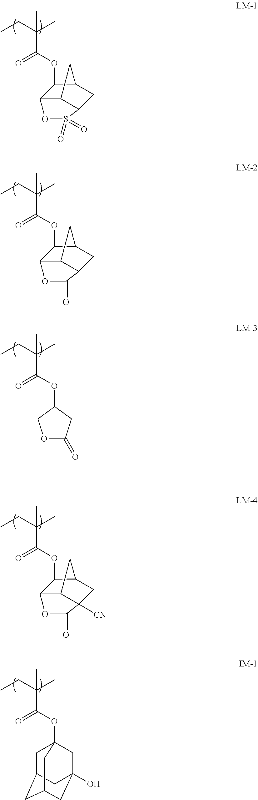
CCC(C)(C)C(OC1C2C3C(CC1C3)S(=O)(=O)O2)=O.CCC(C)(C)C(OC1C2C3C(CC1C3)C(=O)O2)=O.CCC(C)(C)C(OC1C2C3C([CN])(CC1C3)C(=O)O2)=O.CCC(C)(C)C(OC1COC(=O)C1)=O.CCC(C)(C)C(OC12CC3CC(CC(O)(C1)C3)C2)=O
